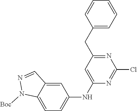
C12=CC(NC3=CC(CC4=CC=CC=C4)=NC(Cl)=N3)=CC=C1N([Boc])N=C2
